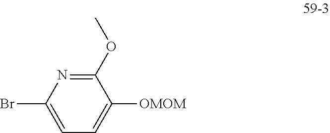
C1=C(Br)N=C(OC)C([OMOM])=C1
